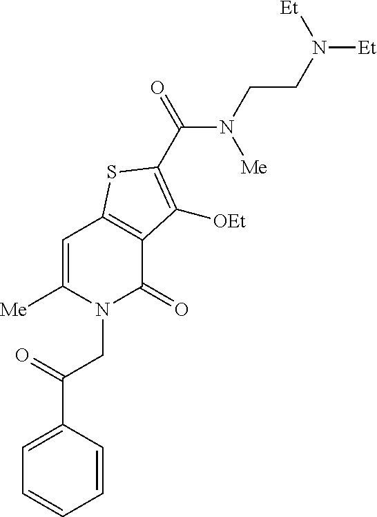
C1([Me])=CC2=C(C(=O)N1CC(C1=CC=CC=C1)=O)C([OEt])=C(C(N(CCN([Et])[Et])[Me])=O)S2
